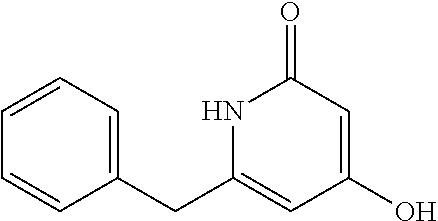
C1(CC2=CC(O)=CC(=O)N2)=CC=CC=C1
